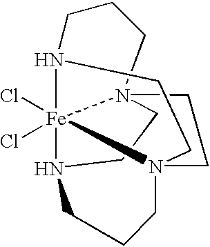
N12[Fe]34(Cl)(Cl)N5CCN3(CCN4(CCC5)CC1)CCC2
